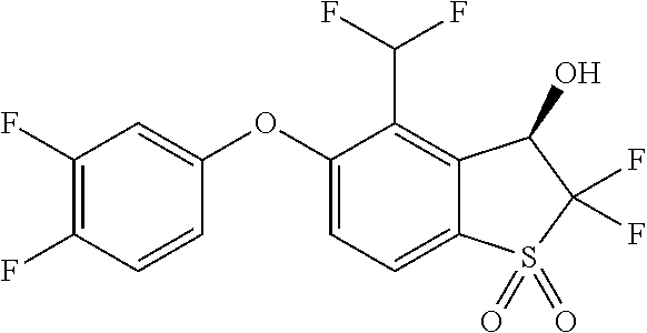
C1(F)=C(F)C=CC(OC2=CC=C3C(=C2C(F)F)C(O)C(F)(F)S3(=O)=O)=C1
